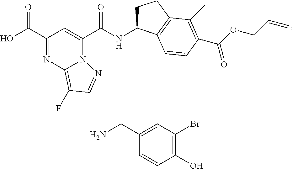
C1(C(O)=O)=NC2=C(F)C=NN2C(C(NC2CCC3=C2C=CC(C(OCC=C)=O)=C3C)=O)=C1.C1(CN)=CC(Br)=C(O)C=C1
